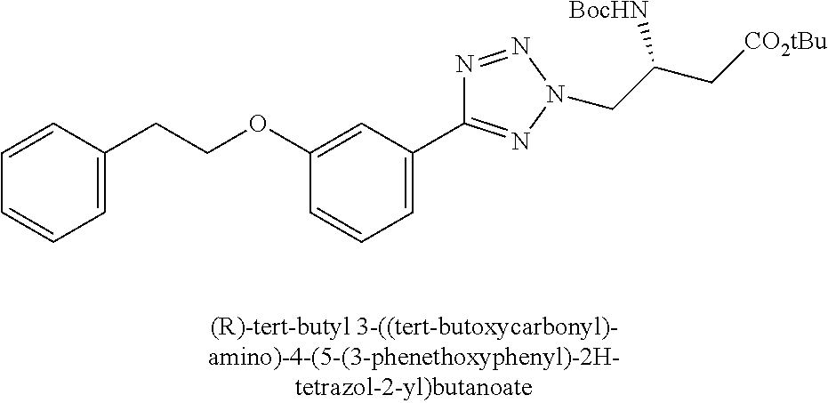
C1=CC=C(C2=NN(CC(C[CO2tBu])[BocHN])N=N2)C=C1OCCC1=CC=CC=C1
